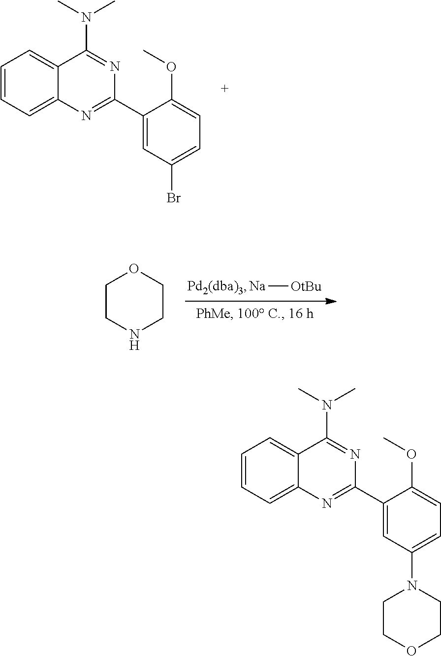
C12=CC=CC=C1C(N(C)C)=NC(C1=CC(Br)=CC=C1OC)=N2.C1CNCCO1.[Na][OtBu].C12=CC=CC=C1C(N(C)C)=NC(C1=CC(N3CCOCC3)=CC=C1OC)=N2
